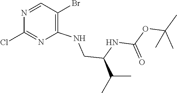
N1=CC(Br)=C(NCC(NC(OC(C)(C)C)=O)C(C)C)N=C1Cl
